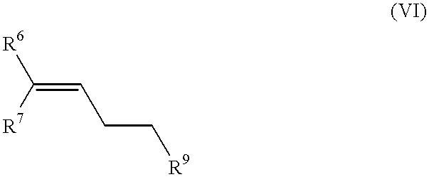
C(=CCC[R9])([R7])[R6]
